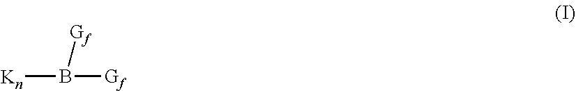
[Kn]B([Gf])[Gf]
